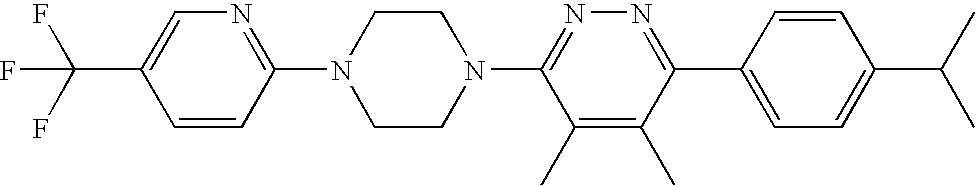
C1=CC(N2CCN(C3=NN=C(C4=CC=C(C(C)C)C=C4)C(C)=C3C)CC2)=NC=C1C(F)(F)F
